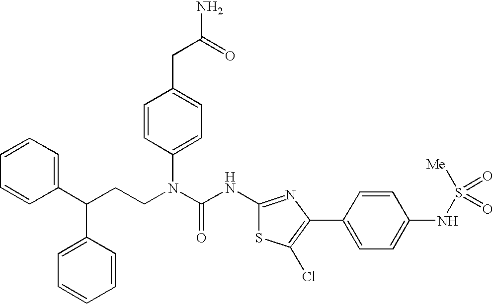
C1(C(CCN(C(NC2=NC(C3=CC=C(NS([Me])(=O)=O)C=C3)=C(Cl)S2)=O)C2=CC=C(CC(N)=O)C=C2)C2=CC=CC=C2)=CC=CC=C1
